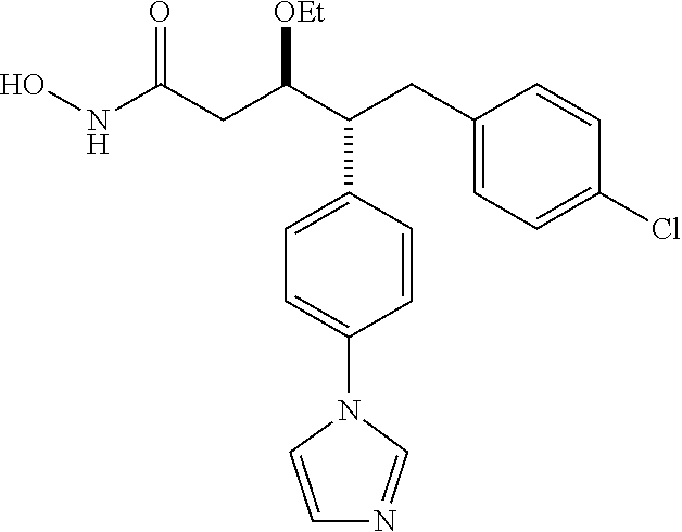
C1(CC(C(CC(NO)=O)[OEt])C2=CC=C(N3C=CN=C3)C=C2)=CC=C(Cl)C=C1
